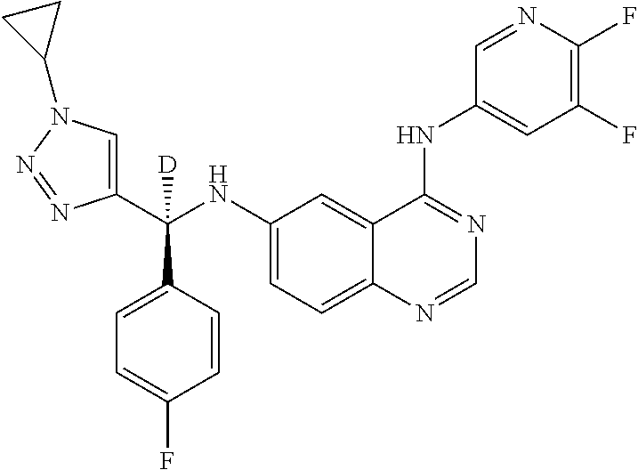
C1(C(NC2=CC=C3C(=C2)C(NC2=CC(F)=C(F)N=C2)=NC=N3)(C2=CC=C(F)C=C2)[D])=CN(C2CC2)N=N1
